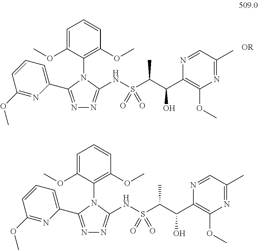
[OR].C1=C(OC)C(N2C(C3=CC=CC(OC)=N3)=NN=C2NS(C(C(C2=C(OC)N=C(C)C=N2)O)C)(=O)=O)=C(OC)C=C1.C1=C(OC)C(N2C(C3=CC=CC(OC)=N3)=NN=C2NS(C(C(C2=C(OC)N=C(C)C=N2)O)C)(=O)=O)=C(OC)C=C1
